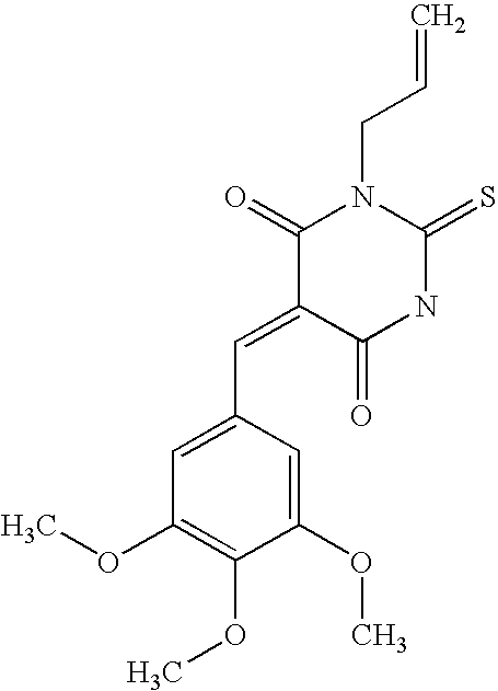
C=CCN1C(=O)C(=CC2=CC(OC)=C(OC)C(OC)=C2)C(=O)NC1=S
